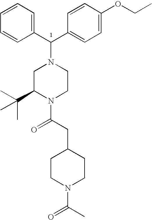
C1=CC=CC(C(C2=CC=C(OCC)C=C2)N2CC(C(C)(C)C)N(C(CC3CCN(C(C)=O)CC3)=O)CC2)=C1
